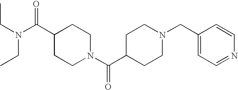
N(C(C1CCN(C(C2CCN(CC3=CC=NC=C3)CC2)=O)CC1)=O)(CC)CC
